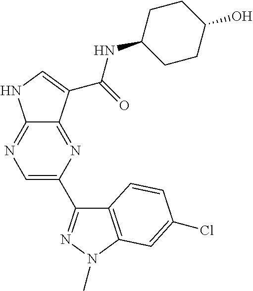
C12=NC=C(C3=NN(C)C4=C3C=CC(Cl)=C4)N=C1C(C(=O)NC1CCC(O)CC1)=CN2
